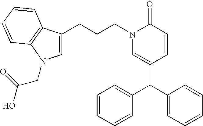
C(CCN1C=C(C(C2=CC=CC=C2)C2=CC=CC=C2)C=CC1=O)C1=CN(CC(O)=O)C2=C1C=CC=C2
